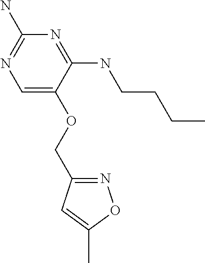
C1(COC2=CN=C(N)N=C2NCCCC)=NOC(C)=C1
